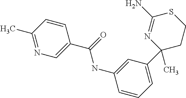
C1(C2(C)N=C(N)SCC2)=CC=CC(NC(C2=CN=C(C)C=C2)=O)=C1
